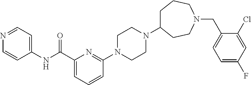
C1(C(NC2=CC=NC=C2)=O)=CC=CC(N2CCN(C3CCCN(CC4=CC=C(F)C=C4Cl)CC3)CC2)=N1
